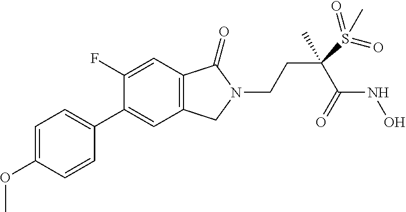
C1=C(OC)C=CC(C2=CC3=C(C=C2F)C(=O)N(CCC(S(=O)(=O)C)(C(=O)NO)C)C3)=C1
